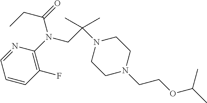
N1=CC=CC(F)=C1N(CC(N1CCN(CCOC(C)C)CC1)(C)C)C(=O)CC
